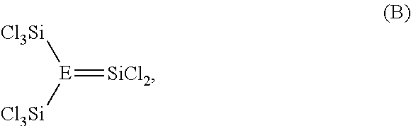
[E](=[SiCl2])([Cl3Si])[Cl3Si]
